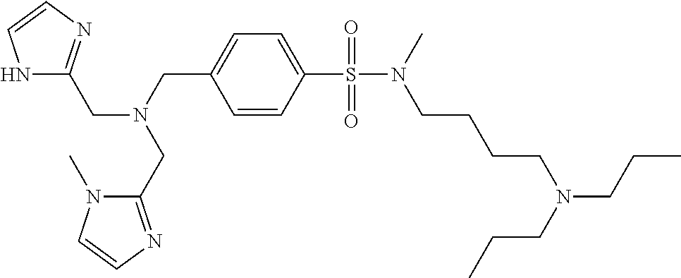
C1(S(=O)(N(CCCCN(CCC)CCC)C)=O)=CC=C(CN(CC2=NC=CN2C)CC2=NC=CN2)C=C1
